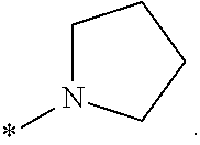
C1N(*)CCC1
